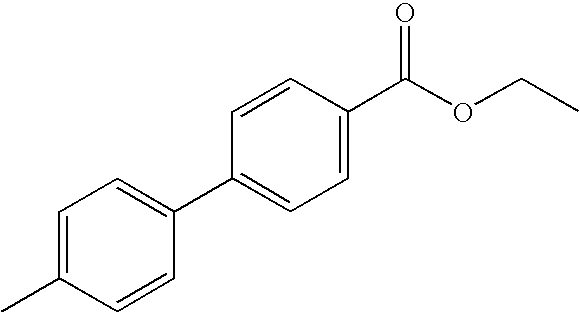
C1=C(C)C=CC(C2=CC=C(C(OCC)=O)C=C2)=C1
